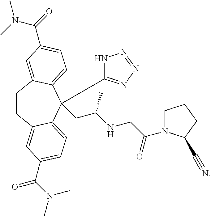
C1CC2=CC(C(N(C)C)=O)=CC=C2C(CC(NCC(N2CCCC2C#N)=O)C)(C2=NN=NN2)C2=CC=C(C(=O)N(C)C)C=C12
